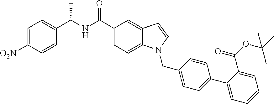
C1=C([O2N])C=CC(C(NC(C2=CC=C3C(=C2)C=CN3CC2=CC=C(C3=CC=CC=C3C(OC(C)(C)C)=O)C=C2)=O)C)=C1
